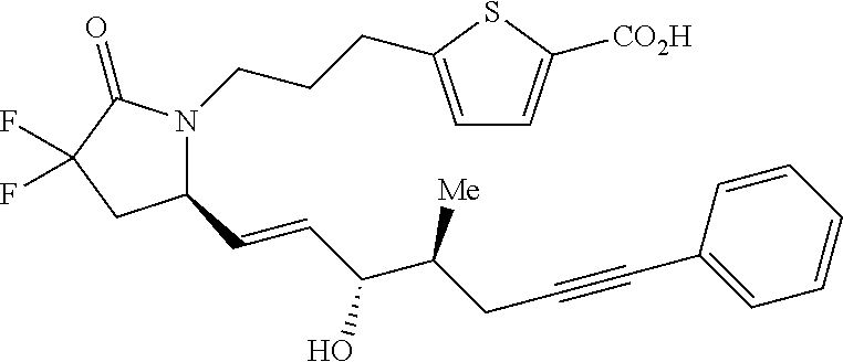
C(CCC1=CC=C([CO2H])S1)N1C(C=CC(C([Me])CC#CC2=CC=CC=C2)O)CC(F)(F)C1=O
